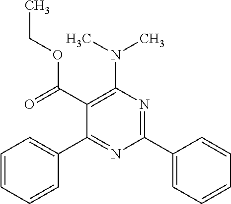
C1(C(OCC)=O)=C(N(C)C)N=C(C2=CC=CC=C2)N=C1C1=CC=CC=C1
